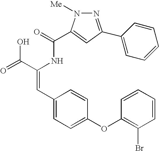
C(=O)(NC(C(=O)O)=CC1=CC=C(OC2=C(Br)C=CC=C2)C=C1)C1=CC(C2=CC=CC=C2)=NN1[Me]
